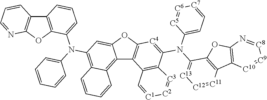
C12=C(OC3=C1C=CC=N3)C(N(C1=CC=CC=C1)C1=C3C(=C4C5=C(OC4=C1)[C4]=C(N(C1=[C13][C12]=[C11]C4=C1OC1=C4[C10]=[C9][C8]=N1)C1=CC=[C7][C6]=[C5]1)C1=C5C=[C1][C2]=[C3]1)C=CC=C3)=CC=C2
